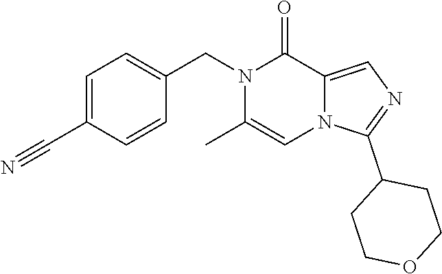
C1=C(C#N)C=CC(CN2C(C)=CN3C(=CN=C3C3CCOCC3)C2=O)=C1
